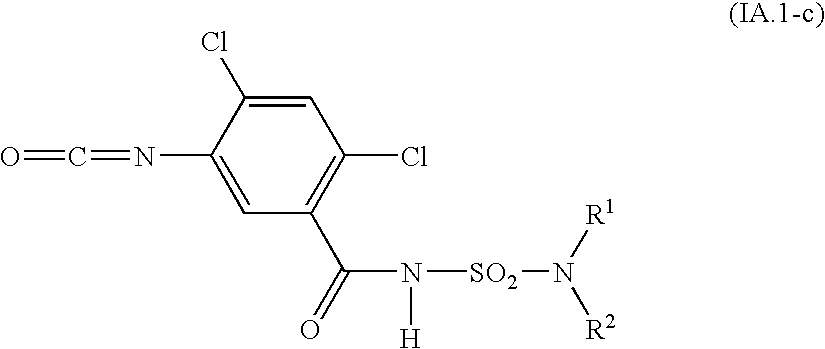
O=C=NC1=CC(C(=O)N([H])[SO2]N([R1])[R2])=C(Cl)C=C1Cl
